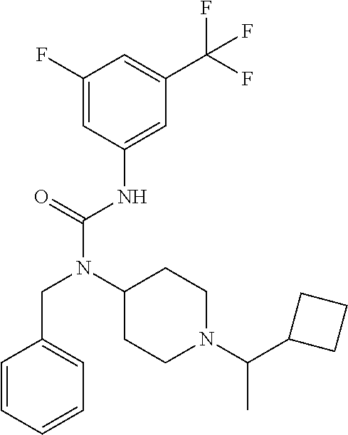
C1(F)=CC(NC(N(C2CCN(C(C3CCC3)C)CC2)CC2=CC=CC=C2)=O)=CC(C(F)(F)F)=C1
